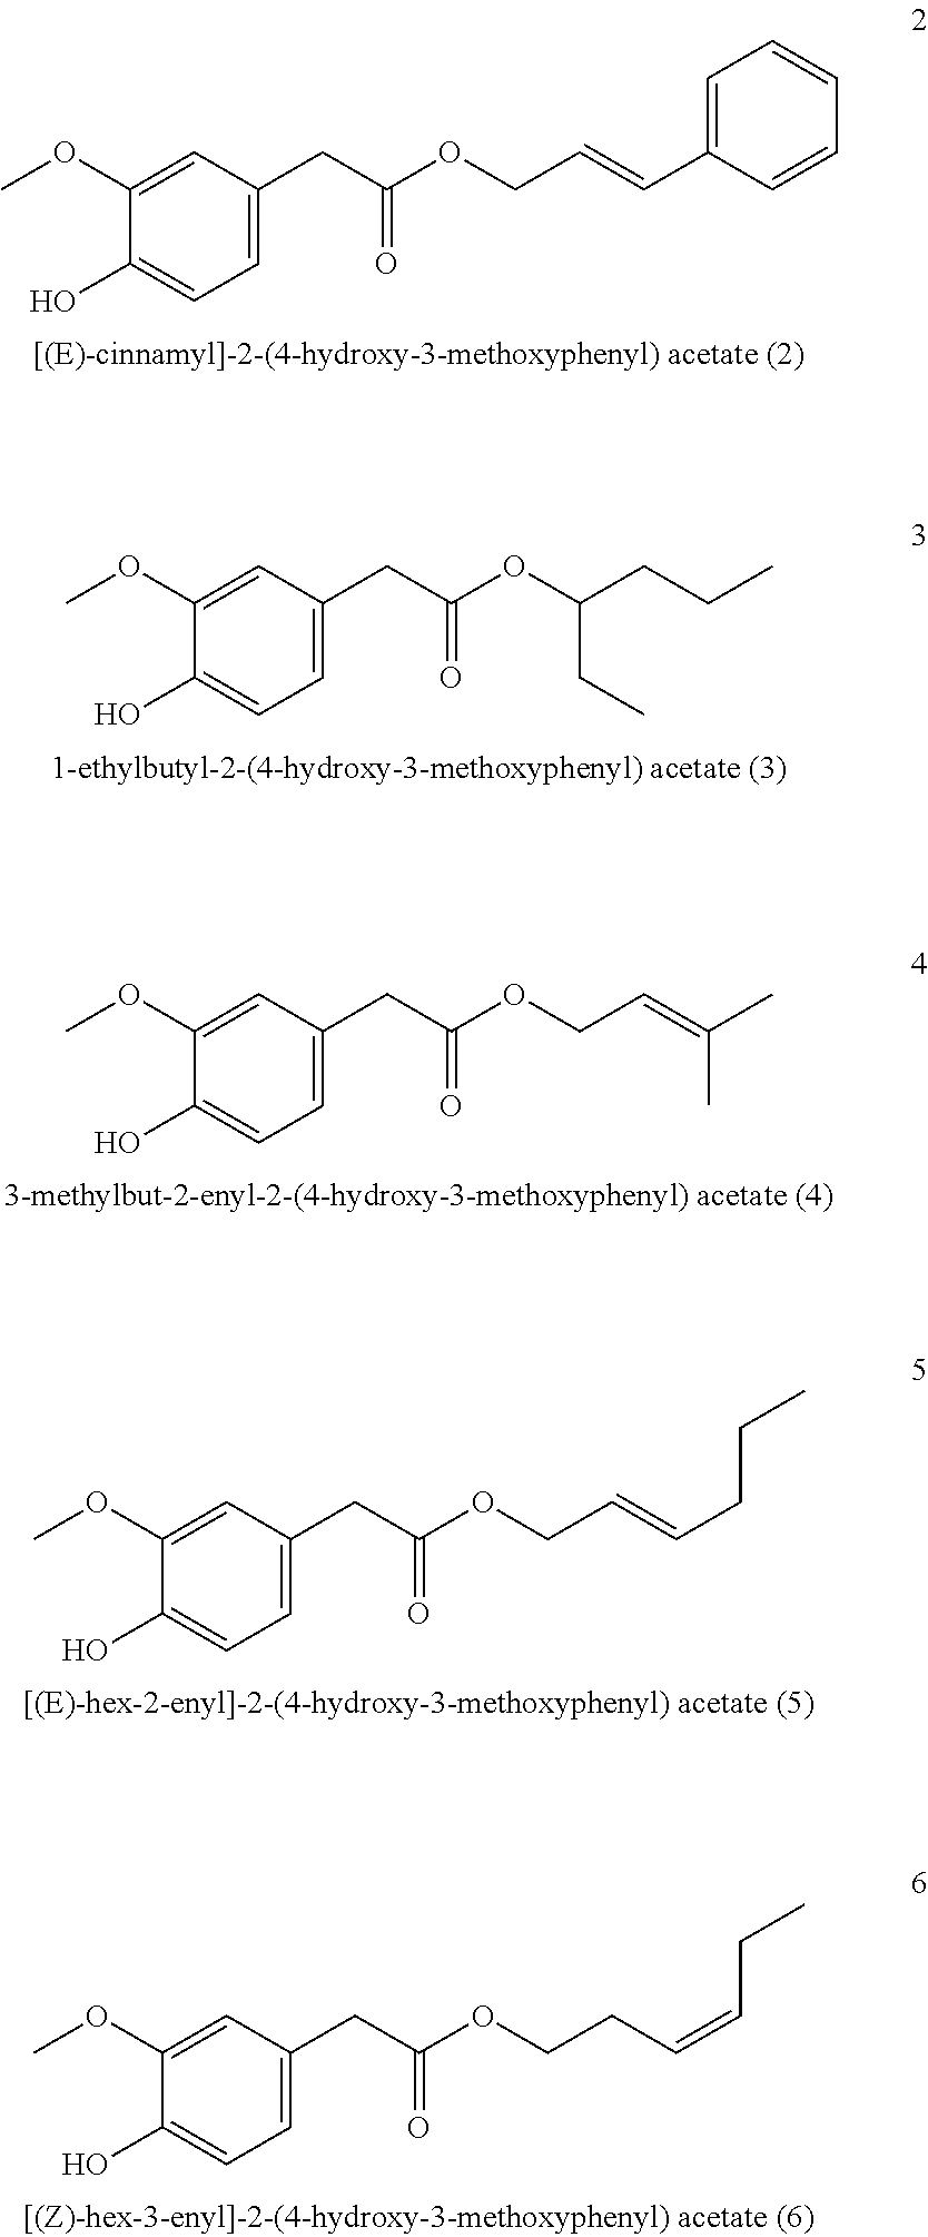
C1=C(CC(OCC=CC2=CC=CC=C2)=O)C=C(OC)C(O)=C1.C1=C(CC(OC(CCC)CC)=O)C=C(OC)C(O)=C1.C1=C(CC(OCC=C(C)C)=O)C=C(OC)C(O)=C1.C1=C(CC(OCC=CCCC)=O)C=C(OC)C(O)=C1.C1=C(CC(OCCC=CCC)=O)C=C(OC)C(O)=C1
